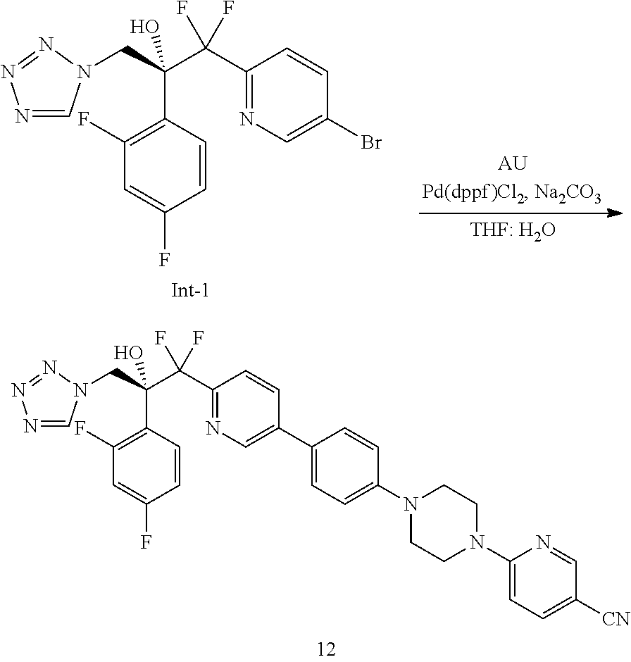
C1=CC(C(CN2C=NN=N2)(C(C2=NC=C(Br)C=C2)(F)F)O)=C(F)C=C1F.C1=CC(C(CN2C=NN=N2)(C(C2=NC=C(C3=CC=C(N4CCN(C5=CC=C([CN])C=N5)CC4)C=C3)C=C2)(F)F)O)=C(F)C=C1F
